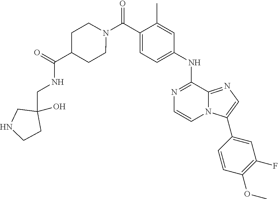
N1=C(NC2=CC=C(C(N3CCC(C(=O)NCC4(O)CNCC4)CC3)=O)C(C)=C2)C2=NC=C(C3=CC(F)=C(OC)C=C3)N2C=C1
